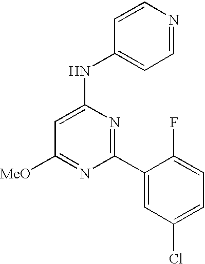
C1([MeO])=NC(C2=CC(Cl)=CC=C2F)=NC(NC2=CC=NC=C2)=C1
